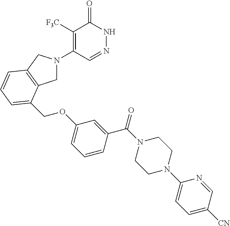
C1([F3C])=C(N2CC3=C(C2)C=CC=C3COC2=CC=CC(C(N3CCN(C4=CC=C([CN])C=N4)CC3)=O)=C2)C=NNC1=O
